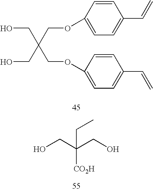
OCC(CO)(COC1=CC=C(C=C)C=C1)COC1=CC=C(C=C)C=C1.OCC(CO)(CC)[CO2H]
